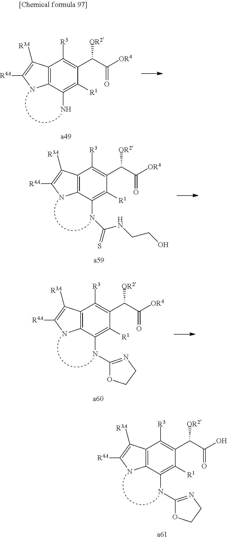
C12=C(C(N)=C([R1])C(C(C([OR4])=O)[OR2])=C1[R3])NC([R4A])=C2[R3A].C12=C(C(NC3=NCCO3)=C([R1])C(C(C([OR4])=O)[OR2])=C1[R3])NC([R4A])=C2[R3A].C12=C(C(NC(=S)NCCO)=C([R1])C(C(C([OR4])=O)[OR2])=C1[R3])NC([R4A])=C2[R3A].C12=C(C(NC3=NCCO3)=C([R1])C(C(C(O)=O)[OR2])=C1[R3])NC([R4A])=C2[R3A]
